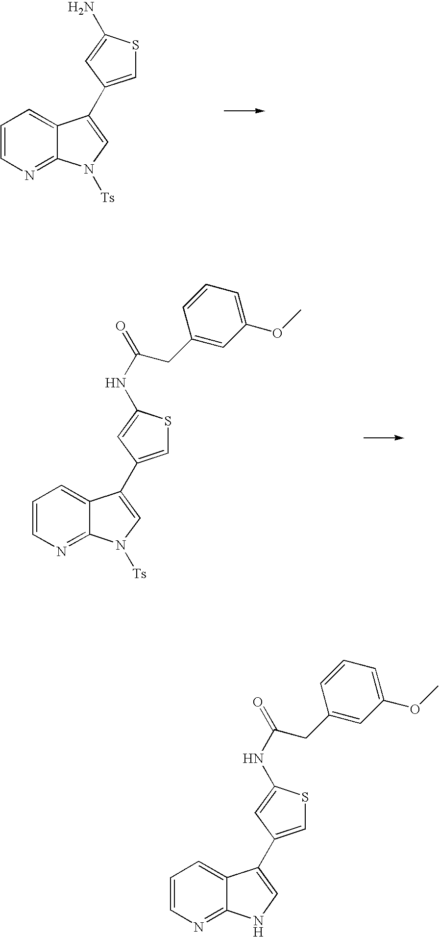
C1=CN=C2C(=C1)C(C1=CSC(N)=C1)=CN2[Ts].C1=CN=C2C(=C1)C(C1=CSC(NC(CC3=CC(OC)=CC=C3)=O)=C1)=CN2[Ts].C1=CN=C2C(=C1)C(C1=CSC(NC(CC3=CC(OC)=CC=C3)=O)=C1)=CN2
